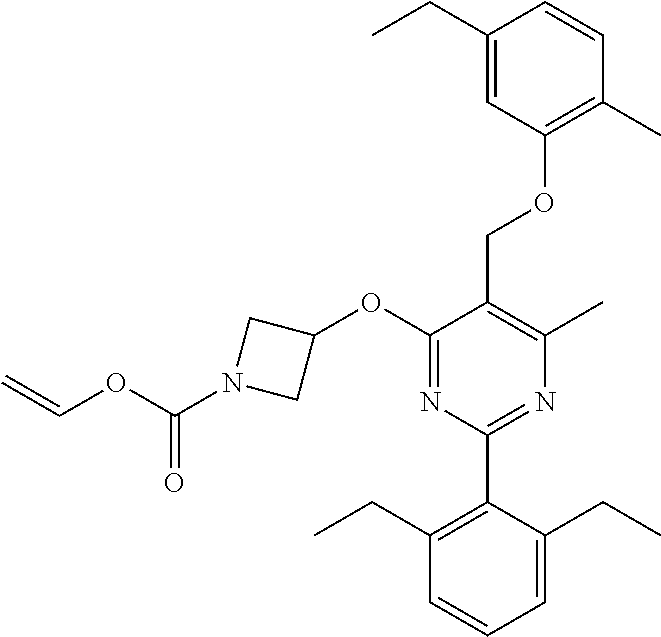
C1(OC2CN(C(OC=C)=O)C2)=NC(C2=C(CC)C=CC=C2CC)=NC(C)=C1COC1=C(C)C=CC(CC)=C1
